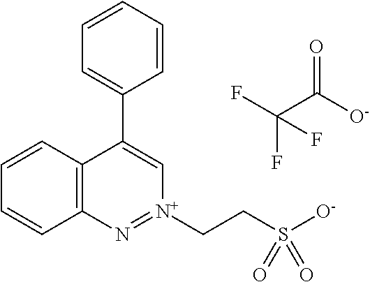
C12=C(C=CC=C1)C(C1=CC=CC=C1)=C[N+](CCS([O-])(=O)=O)=N2.FC(C([O-])=O)(F)F
